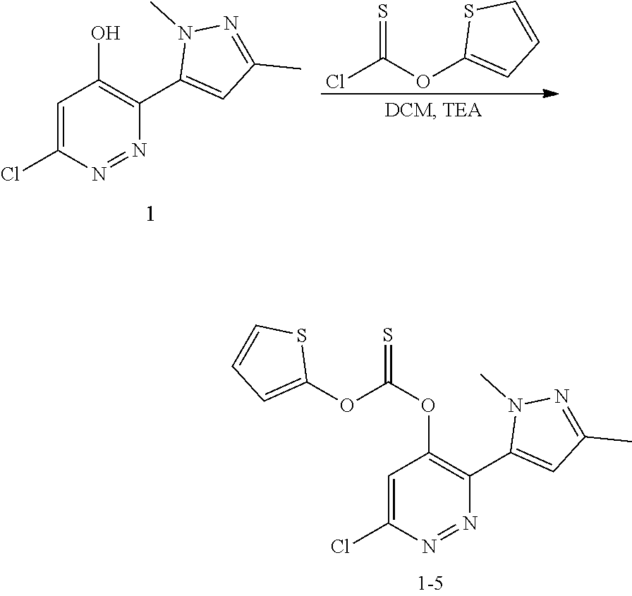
N1=NC(C2=CC(C)=NN2C)=C(OC(=S)OC2=CC=CS2)C=C1Cl.C1=C(OC(=S)Cl)SC=C1.C1=C(Cl)N=NC(C2=CC(C)=NN2C)=C1O
